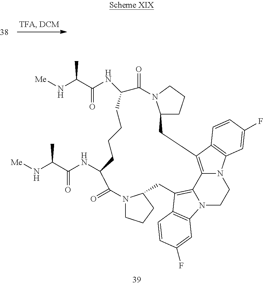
C1C2CCCN2C(=O)C(NC(C(N[Me])C)=O)CCCCC(NC(=O)C(C)N[Me])C(=O)N2CCCC2CC2=C3C4=C1C1=C(N4CCN3C3=C2C=CC(F)=C3)C=C(F)C=C1
